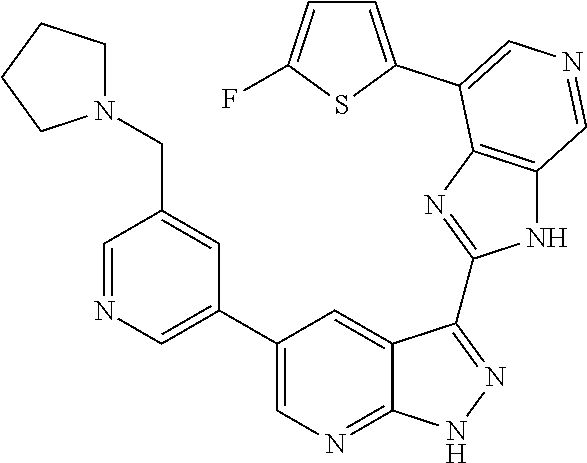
C1=NC=C(C2=CN=C3C(=C2)C(C2=NC4=C(N2)C=NC=C4C2=CC=C(F)S2)=NN3)C=C1CN1CCCC1
